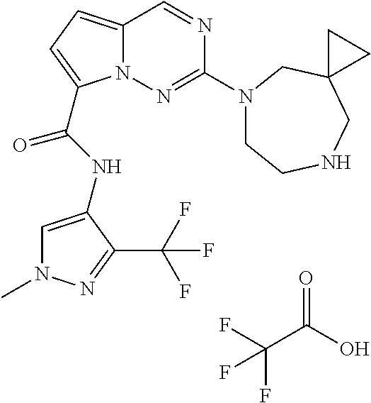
N1=CC2=CC=C(C(NC3=CN(C)N=C3C(F)(F)F)=O)N2N=C1N1CCNCC2(C1)CC2.O=C(O)C(F)(F)F
